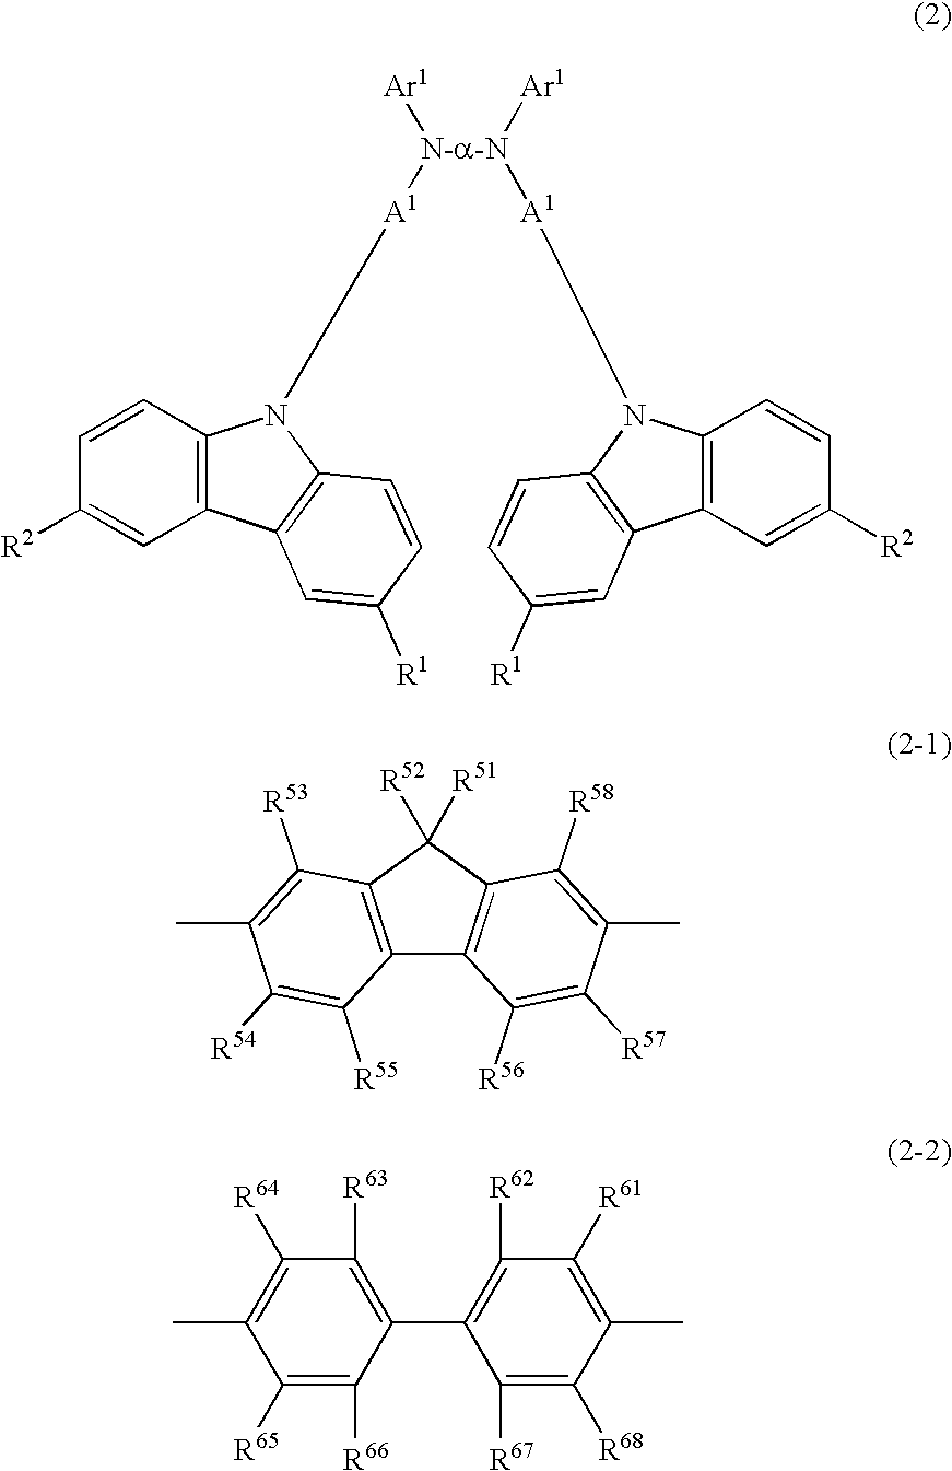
C1([R65])=C([R66])C(C2=C([R62])C([R61])=C(C)C([R68])=C2[R67])=C([R63])C([R64])=C1C.C12=C(C=C([R2])C=C1)C1=C(N2[A1][N-a-N]([Ar1])([Ar1])[A1]N2C3=C(C4=C2C=CC([R1])=C4)C=C([R2])C=C3)C=CC([R1])=C1.C12=C(C([R52])([R51])C3=C1C([R56])=C([R57])C(C)=C3[R58])C([R53])=C(C)C([R54])=C2[R55]
